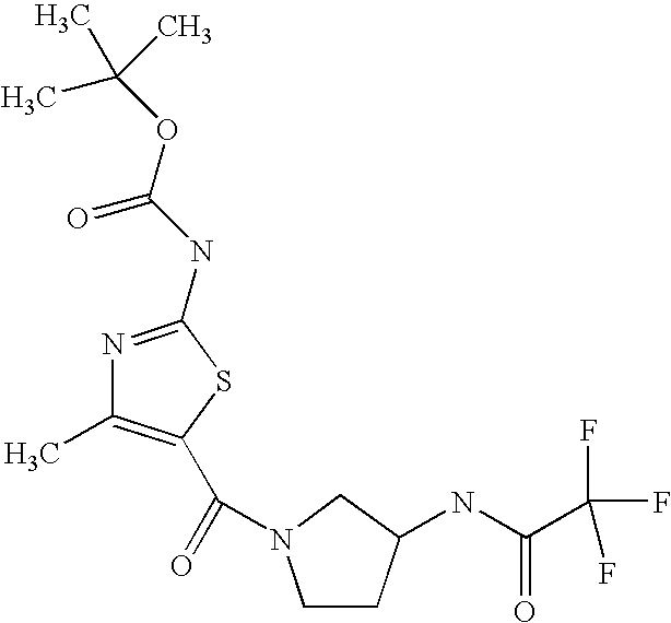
N1=C(NC(OC(C)(C)C)=O)SC(C(=O)N2CCC(NC(C(F)(F)F)=O)C2)=C1C
